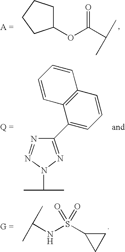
C1(OC(C(C)C)=O)CCCC1.C(NS(C1CC1)(=O)=O)(C)C.N1=NN(C(C)C)N=C1C1=CC=CC2=C1C=CC=C2
